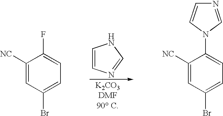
C1=CN=CN1.FC1=CC=C(Br)C=C1[NC].N1=CN(C2=CC=C(Br)C=C2[NC])C=C1
